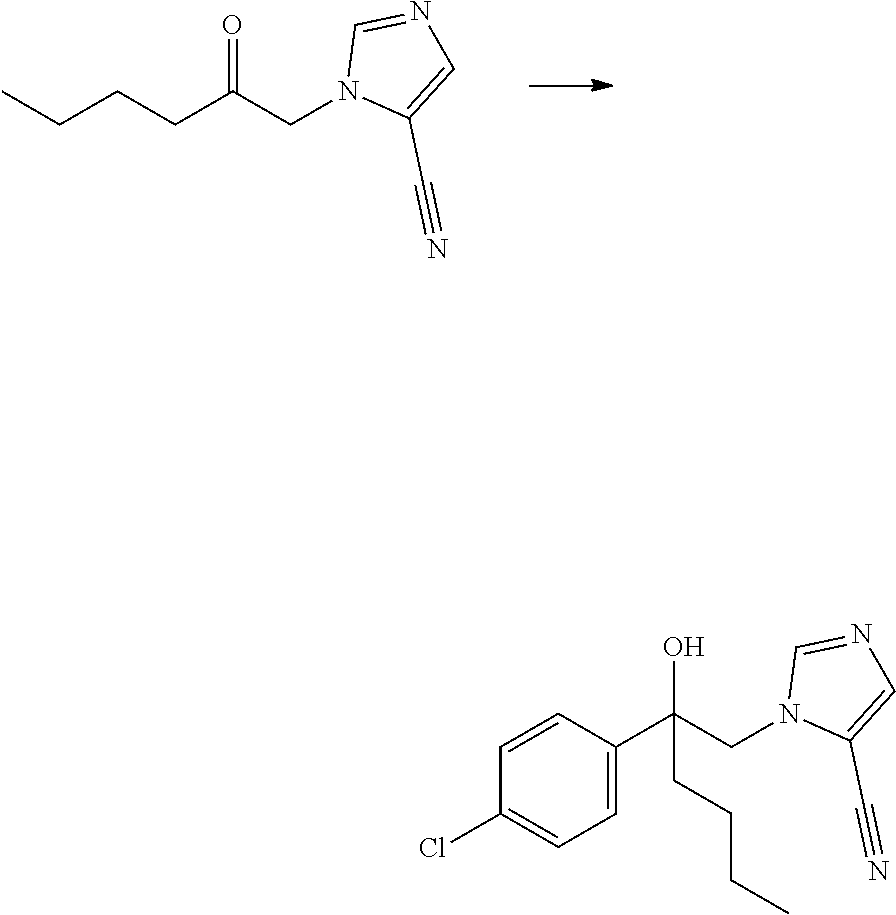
C1(C(CN2C(C#N)=CN=C2)(O)CCCC)=CC=C(Cl)C=C1.C(CCC(CN1C(C#N)=CN=C1)=O)C
